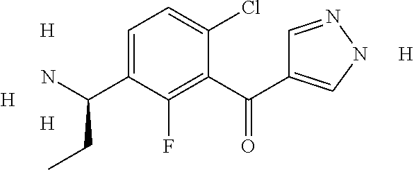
[H].[H].[H].C1(C(=O)C2=CNN=C2)=C(F)C(C(N)CC)=CC=C1Cl.[H]
